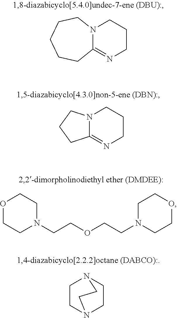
C12=NCCCN1CCCCC2.C12=NCCCN1CCC2.C1CN2CCN1CC2.O1CCN(CCOCCN2CCOCC2)CC1
